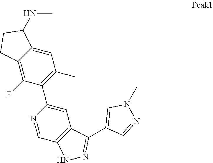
C1=C2C(=C(F)C(C3=CC4=C(C=N3)NN=C4C3=CN(C)N=C3)=C1C)CCC2NC
